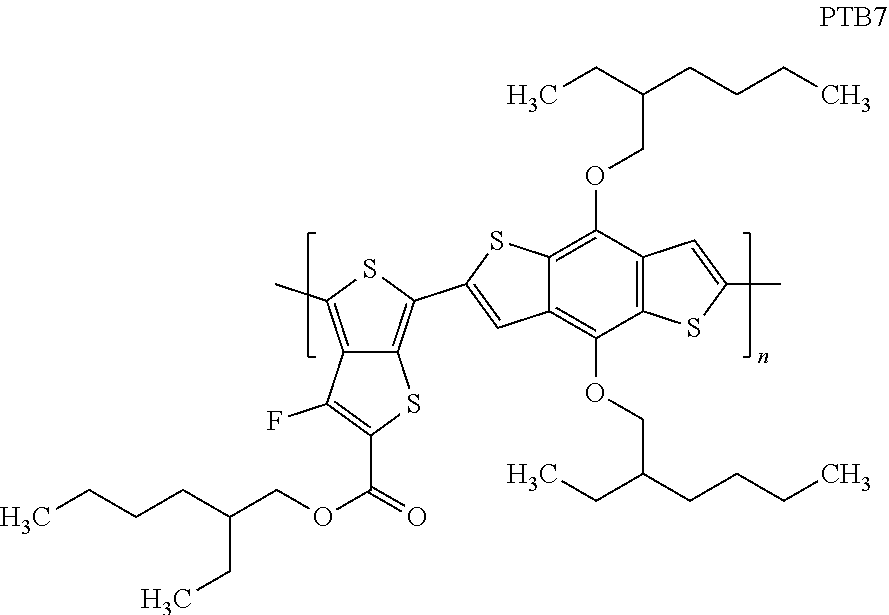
C1(OCC(CCCC)CC)=C2C(=C(OCC(CCCC)CC)C3=C1C=C(C)S3)C=C(C1=C3C(=C(C)S1)C(F)=C(C(=O)OCC(CCCC)CC)S3)S2
